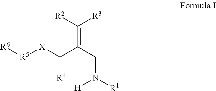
[R5]([X]C(C(CN([R1])[H])=C([R2])[R3])[R4])[R6]
